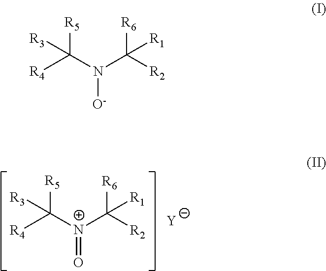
[R5]C([N+](C([R2])([R6])[R1])=O)([R4])[R3].[Y].[R5]C(N(C([R2])([R6])[R1])[O-])([R4])[R3]
